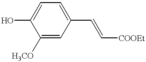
C1([H3CO])=CC(C=C[COOEt])=CC=C1O
